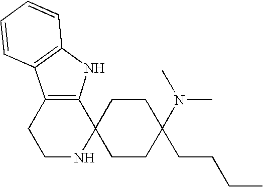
C1NC2(C3=C(C1)C1=C(N3)C=CC=C1)CCC(N(C)C)(CCCC)CC2
